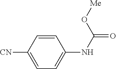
C1=CC([CN])=CC=C1NC(O[Me])=O
